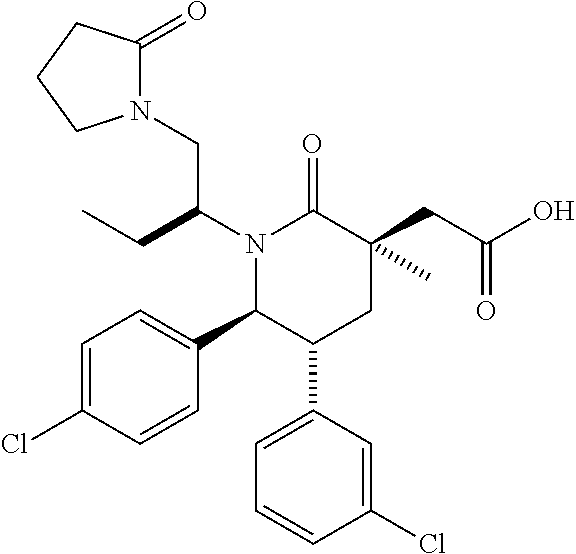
N1(C(CC)CN2C(=O)CCC2)C(C2=CC=C(Cl)C=C2)C(C2=CC=CC(Cl)=C2)CC(C)(CC(O)=O)C1=O
